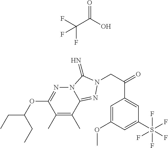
C1(C)=C(C)C2=NN(CC(=O)C3=CC(S(F)(F)(F)(F)F)=CC(OC)=C3)C(=N)N2N=C1OC(CC)CC.C(C(O)=O)(F)(F)F
